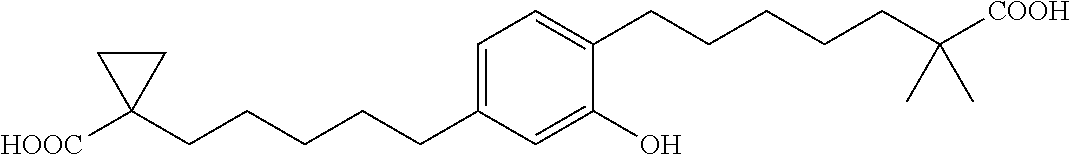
C1=C(CCCCCC2([HOOC])CC2)C=C(O)C(CCCCCC([COOH])(C)C)=C1
